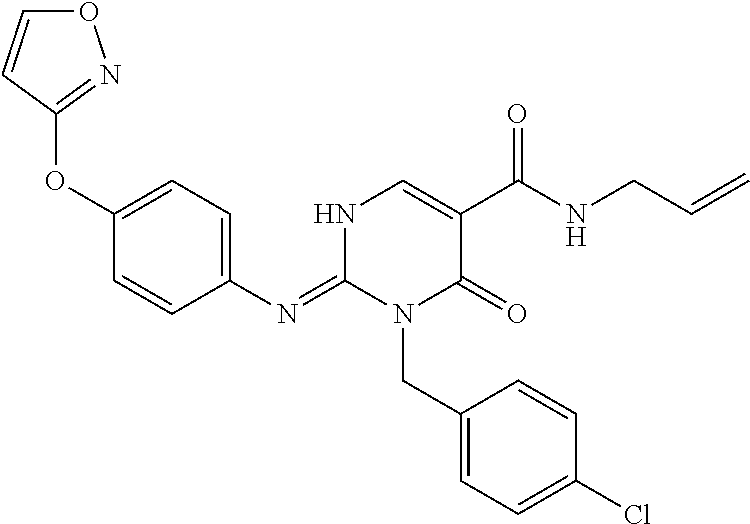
C1(OC2=CC=C(N=C3N(CC4=CC=C(Cl)C=C4)C(=O)C(C(=O)NCC=C)=CN3)C=C2)=NOC=C1
